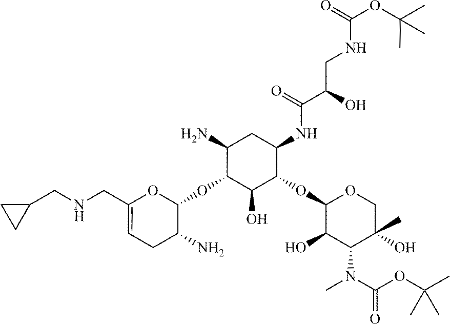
C1(CNCC2CC2)=CCC(N)C(OC2C(N)CC(NC(=O)C(CNC(OC(C)(C)C)=O)O)C(OC3C(O)C(N(C)C(OC(C)(C)C)=O)C(C)(O)CO3)C2O)O1
